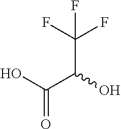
OC(=O)C(C(F)(F)F)O
